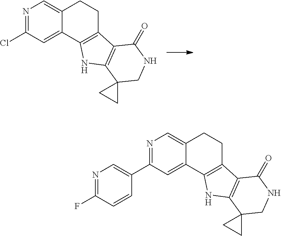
N1=C(Cl)C=C2C(=C1)CCC1=C2NC2=C1C(=O)NCC21CC1.N1=C(C2=CN=C(F)C=C2)C=C2C(=C1)CCC1=C2NC2=C1C(=O)NCC21CC1
